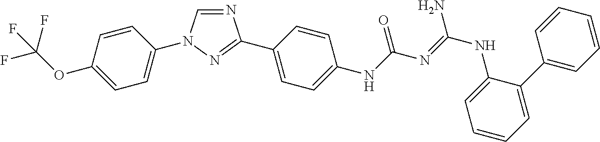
N1=CN(C2=CC=C(OC(F)(F)F)C=C2)N=C1C1=CC=C(NC(N=C(NC2=CC=CC=C2C2=CC=CC=C2)N)=O)C=C1
